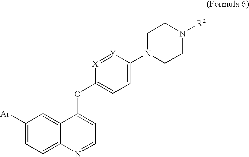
C1([Ar])=CC=C2C(=C1)C(OC1=CC=C(N3CCN([R2])CC3)[Y]=[X]1)=CC=N2
